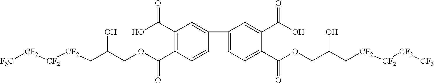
C1=C(C2=CC(C(O)=O)=C(C(OCC(C[CF2][CF2][CF2][F3C])O)=O)C=C2)C=C(C(O)=O)C(C(OCC(C[CF2][CF2][CF2][CF3])O)=O)=C1
